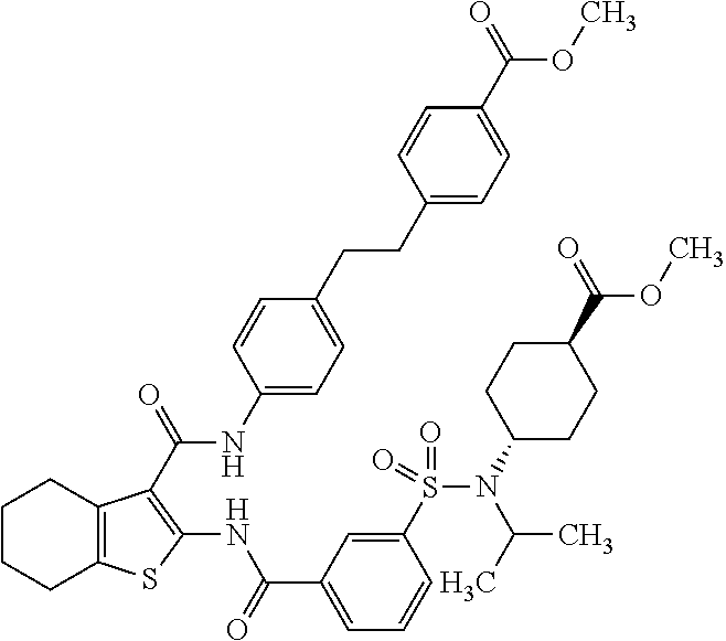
C1(CCC2=CC=C(NC(=O)C3=C(NC(C4=CC=CC(S(N(C5CCC(C(=O)OC)CC5)C(C)C)(=O)=O)=C4)=O)SC4=C3CCCC4)C=C2)=CC=C(C(=O)OC)C=C1
